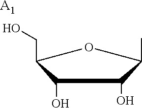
C1(O)C(CO)OC(C)C1O.[A1]
